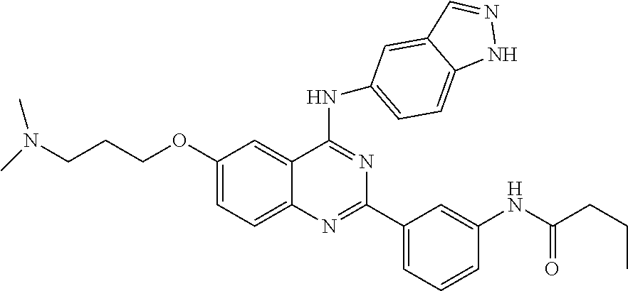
C1(OCCCN(C)C)=CC=C2C(=C1)C(NC1=CC=C3C(=C1)C=NN3)=NC(C1=CC=CC(NC(CCC)=O)=C1)=N2
